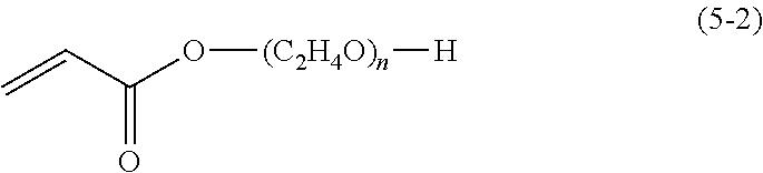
C=CC(O[(C2H4O)n][H])=O
